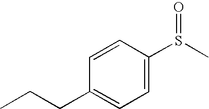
C1=C(S(C)=O)C=CC(CCC)=C1
